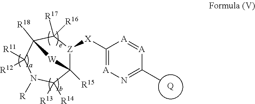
C1([X][Z]2C3([R15])C([R14])([R13])N([R])C([R12])([R11])C([R18])(C2([R17])[R16])[W]3)=[A]N=C(C)[A]=[A]1.[Q]
